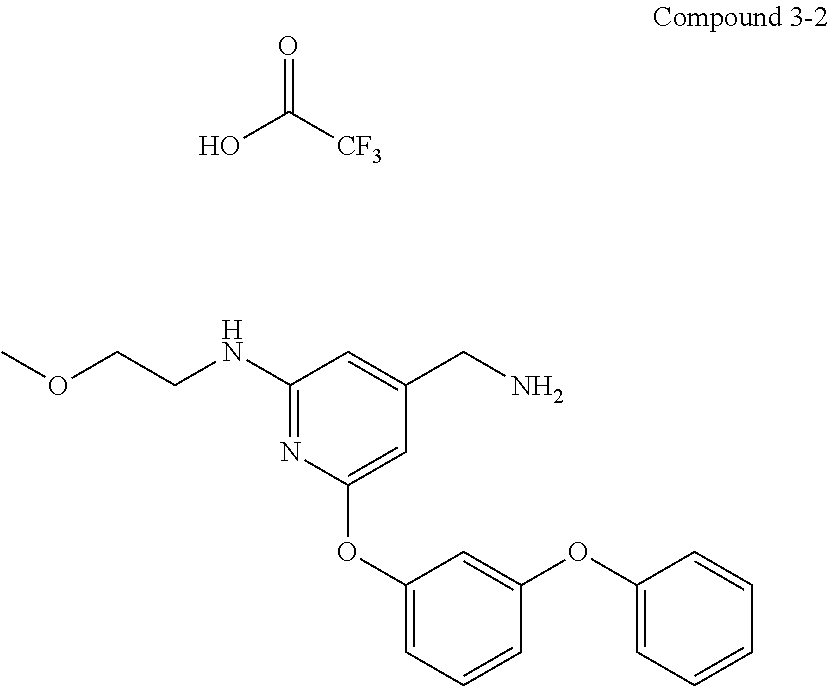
O=C([CF3])O.C1(NCCOC)=NC(OC2=CC=CC(OC3=CC=CC=C3)=C2)=CC(CN)=C1
